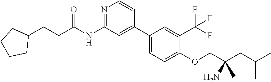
N1=C(NC(CCC2CCCC2)=O)C=C(C2=CC=C(OCC(CC(C)C)(C)N)C(C(F)(F)F)=C2)C=C1
